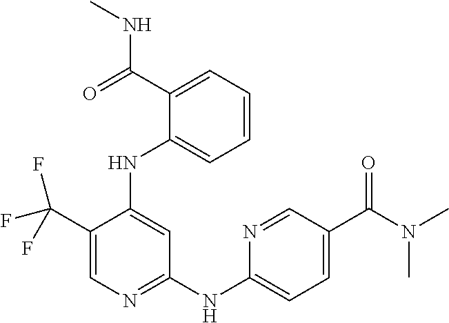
C1(C(F)(F)F)=CN=C(NC2=CC=C(C(N(C)C)=O)C=N2)C=C1NC1=CC=CC=C1C(NC)=O
